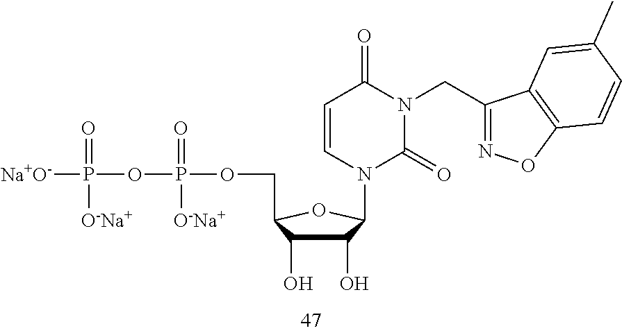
[Na+O-]P(OP(OCC1C(O)C(O)C(N2C(=O)N(CC3=NOC4=C3C=C(C)C=C4)C(=O)C=C2)O1)(=O)[O-Na+])(=O)[O-Na+]
